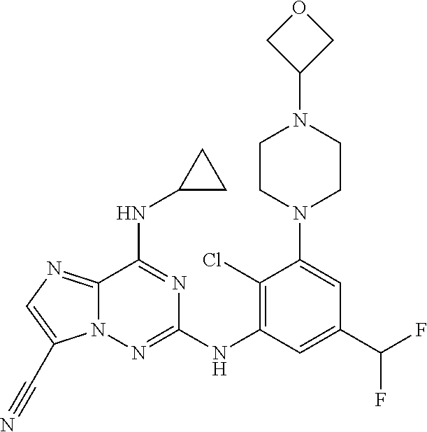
C12=NC=C(C#N)N1N=C(NC1=C(Cl)C(N3CCN(C4COC4)CC3)=CC(C(F)F)=C1)N=C2NC1CC1
